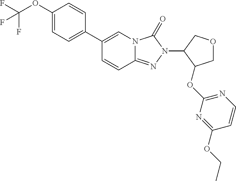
C1(OC(F)(F)F)=CC=C(C2=CN3C(=NN(C4C(OC5=NC=CC(OCC)=N5)COC4)C3=O)C=C2)C=C1
